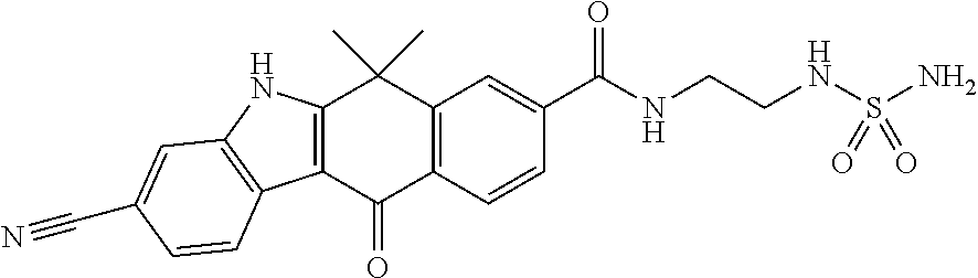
C12=C(C(=O)C3=C(C1(C)C)C=C(C(NCCNS(N)(=O)=O)=O)C=C3)C1=C(N2)C=C(C#N)C=C1
